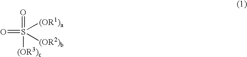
O=S([(OR2)b])(=O)([(OR3)c])[(OR1)a]
